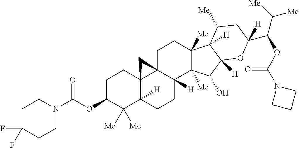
C1C23C4(C([H])(CCC2([H])C2([Me])C([Me])(C1)C1([H])C([Me])CC(C(OC(N5CCC5)=O)C([Me])[Me])([H])OC1([H])C2O)C([Me])([Me])C(OC(=O)N1CCC(F)(F)CC1)CC4)C3
